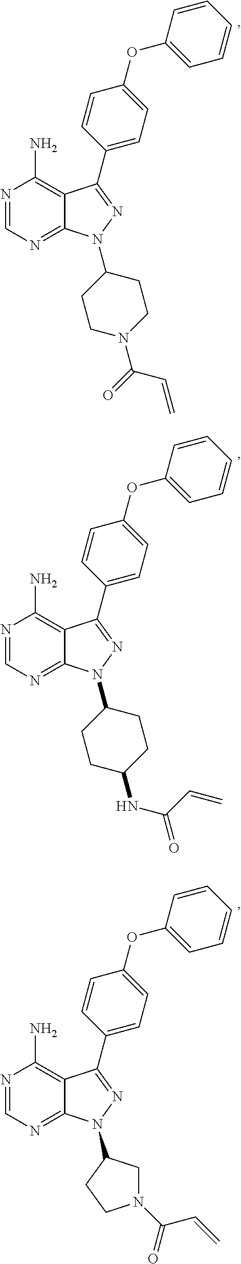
N1=CN=C2C(=C1N)C(C1=CC=C(OC3=CC=CC=C3)C=C1)=NN2C1CCN(C(=O)C=C)CC1.N1=CN=C2C(=C1N)C(C1=CC=C(OC3=CC=CC=C3)C=C1)=NN2C1CCC(NC(C=C)=O)CC1.N1=CN=C2C(=C1N)C(C1=CC=C(OC3=CC=CC=C3)C=C1)=NN2C1CN(C(=O)C=C)CC1
